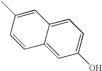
C1=CC(C)=CC2=CC=C(O)C=C12
